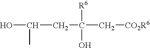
OC(CC(C[CO2R6])([R6])O)C
